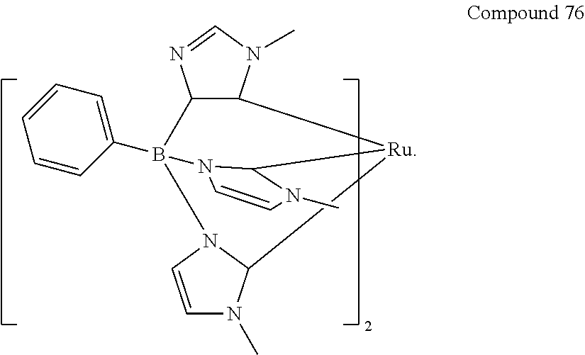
C1=CC(B23C4C(N(C)C=N4)[Ru](C4N(C)C=CN24)C2N(C)C=CN32)=CC=C1
